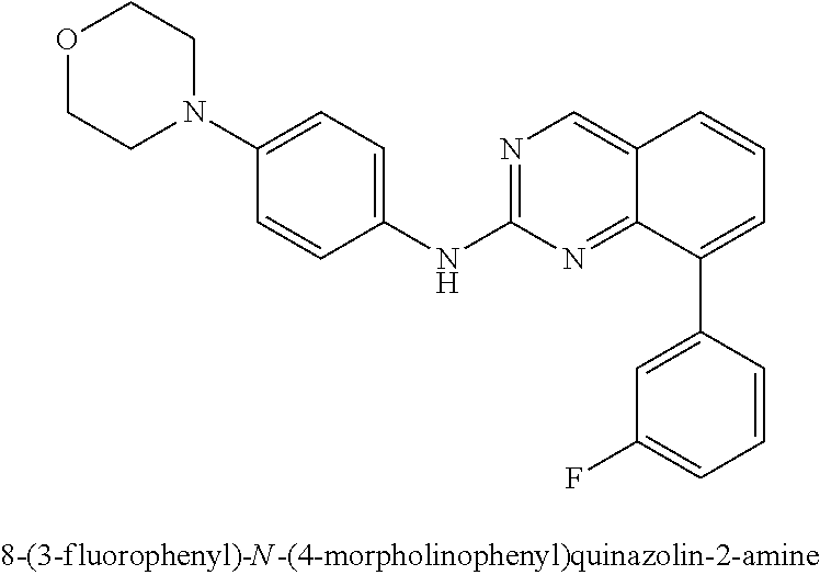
O1CCN(C2=CC=C(NC3=NC=C4C(=N3)C(C3=CC(F)=CC=C3)=CC=C4)C=C2)CC1
